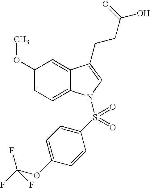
C1(OC)=CC=C2C(=C1)C(CCC(O)=O)=CN2S(C1=CC=C(OC(F)(F)F)C=C1)(=O)=O
